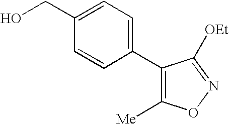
C1(C2=CC=C(CO)C=C2)=C([Me])ON=C1[OEt]
